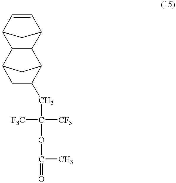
C12CC(CC([CF3])([F3C])OC(C)=O)C(C1)C1C2C2C=CC1C2
